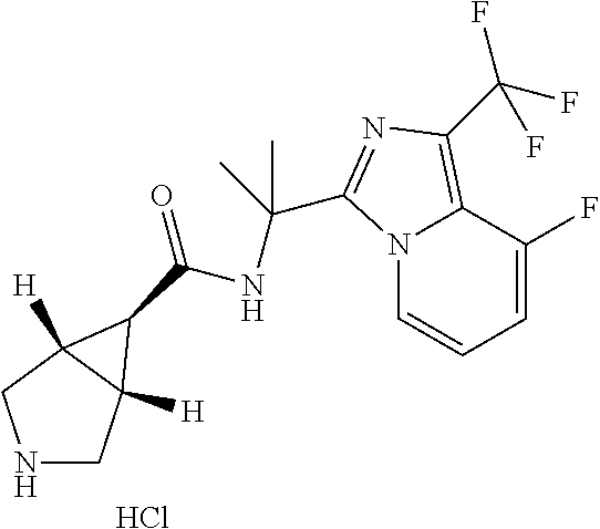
N1CC2([H])C([H])(C1)C2C(=O)NC(C1=NC(C(F)(F)F)=C2N1C=CC=C2F)(C)C.Cl
